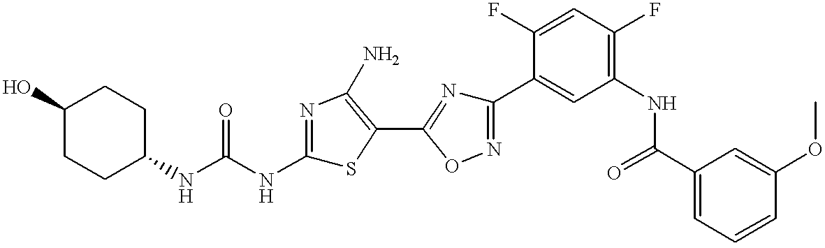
C1C(NC(NC2=NC(N)=C(C3=NC(C4=CC(NC(C5=CC=CC(OC)=C5)=O)=C(F)C=C4F)=NO3)S2)=O)CCC(O)C1
